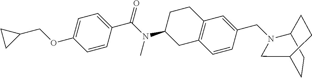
C1=C(OCC2CC2)C=CC(C(N(C2CC3=C(CC2)C=C(CN2C4CCC(CC4)C2)C=C3)C)=O)=C1
